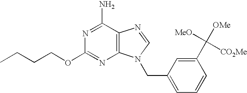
CCCCOC1=NC2=C(C(N)=N1)N=CN2CC1=CC=CC(C([MeO])([CO2Me])[OMe])=C1
